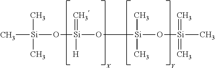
C[Si](C)(C)O[Si](=C)([H])O[Si](C)(C)O[Si](=C)(=C)C.[Y].[X]
